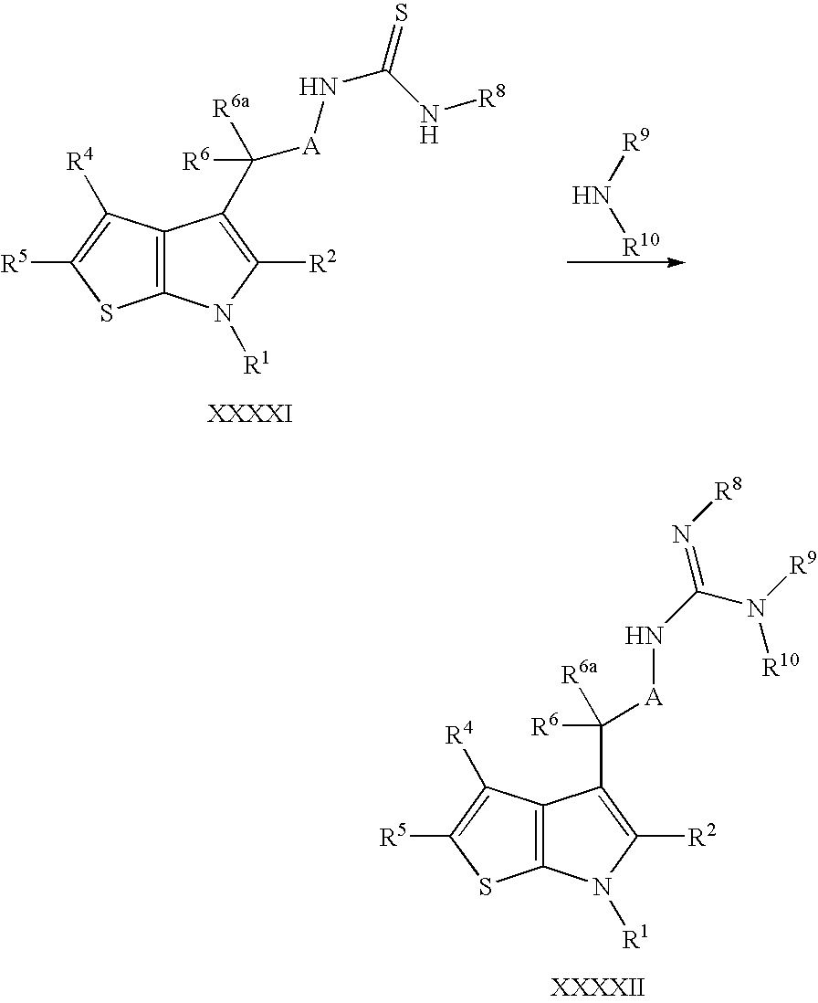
C12=C(C([R4])=C([R5])S1)C(C([R6])([R6a])[A]NC(=N[R8])N([R9])[R10])=C([R2])N2[R1].C12=C(C([R4])=C([R5])S1)C(C([R6])([R6a])[A]NC(N[R8])=S)=C([R2])N2[R1].N([R9])[R10]
